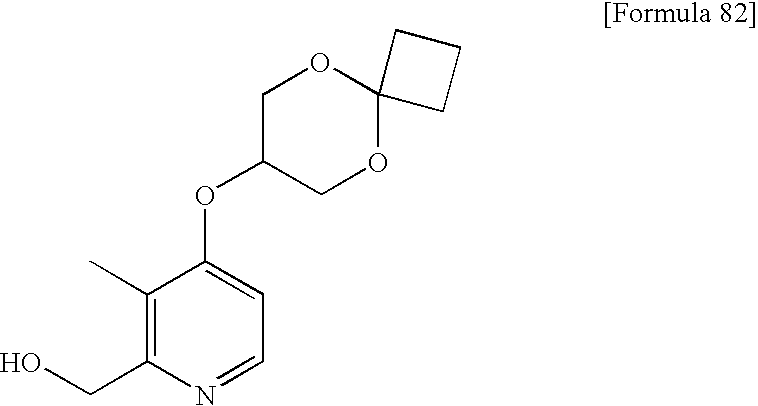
C(C1=C(C)C(OC2COC3(OC2)CCC3)=CC=N1)O
